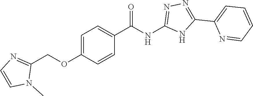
C1=C(OCC2=NC=CN2C)C=CC(C(NC2=NN=C(C3=CC=CC=N3)N2)=O)=C1
